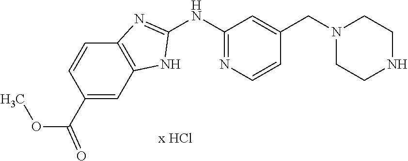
C12=C(C=C(C(=O)OC)C=C1)NC(NC1=NC=CC(CN3CCNCC3)=C1)=N2
